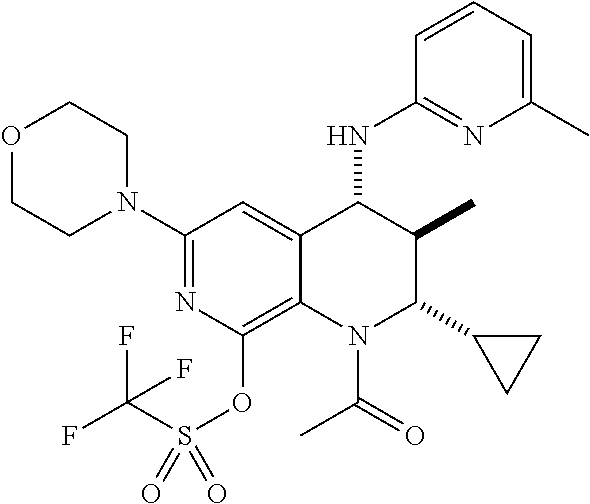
C1(N2CCOCC2)=NC(OS(C(F)(F)F)(=O)=O)=C2C(=C1)C(NC1=NC(C)=CC=C1)C(C)C(C1CC1)N2C(=O)C
